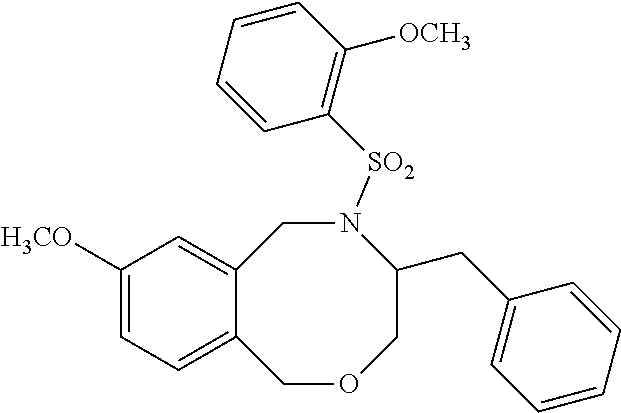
C12=CC([H3CO])=CC=C1COCC(CC1=CC=CC=C1)N([SO2]C1=C([OCH3])C=CC=C1)C2
